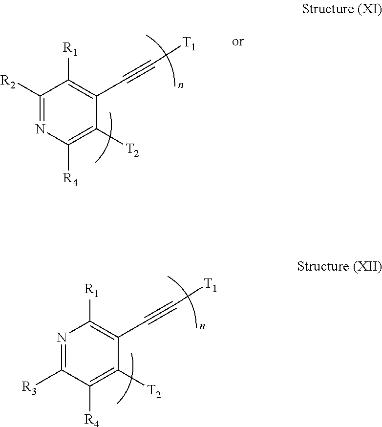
C1([R2])=NC([R4])=C([T2])C(C#C[T1])=C1[R1].N1=C([R3])C([R4])=C([T2])C(C#C[T1])=C1[R1]
